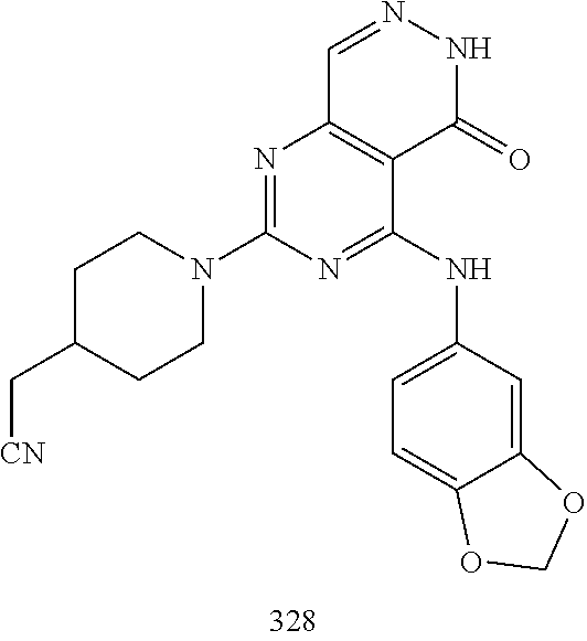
C1=NNC(=O)C2=C1N=C(N1CCC(C[CN])CC1)N=C2NC1=CC=C2C(=C1)OCO2
